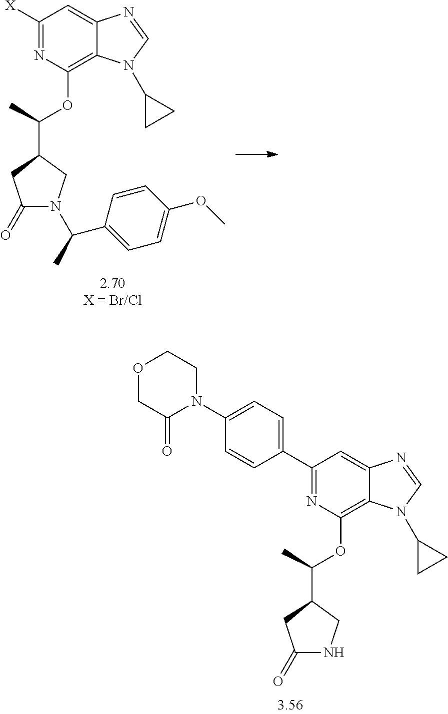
[X]C1=NC(OC(C)C2CN(C(C)C3=CC=C(OC)C=C3)C(=O)C2)=C2C(=C1)N=CN2C1CC1.O1CC(=O)N(C2=CC=C(C3=NC(OC(C)C4CNC(=O)C4)=C4C(=C3)N=CN4C3CC3)C=C2)CC1
